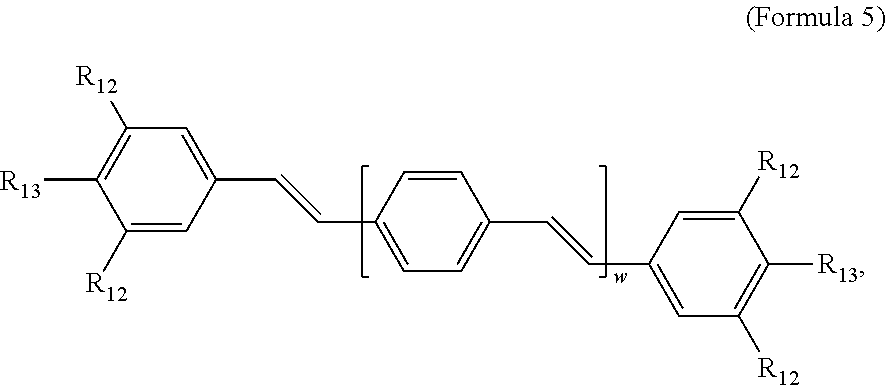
C(C1=CC=C(C=CC2=CC([R12])=C([R13])C([R12])=C2)C=C1)=CC1=CC([R12])=C([R13])C([R12])=C1
